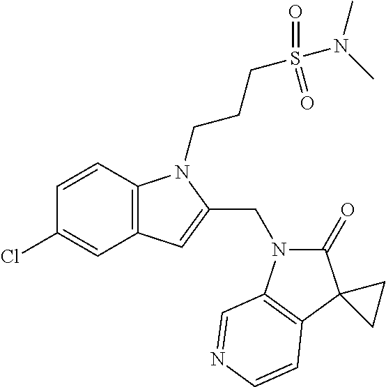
C1=CC2=C(C=C1Cl)C=C(CN1C(=O)C3(C4=C1C=NC=C4)CC3)N2CCCS(N(C)C)(=O)=O
